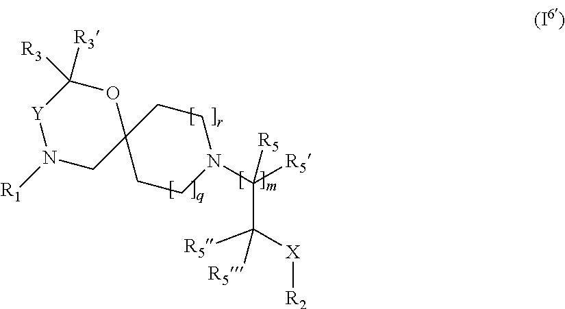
[Y]1N([R1])CC2(OC1([R3])[R3])CCN(C([R5])(C([X][R2])([R5])[R5])[R5])CC2
